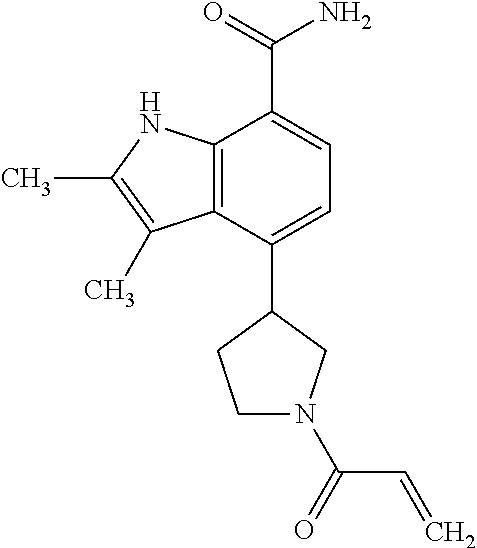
C1(C2CCN(C(C=C)=O)C2)=CC=C(C(=O)N)C2=C1C(C)=C(C)N2
